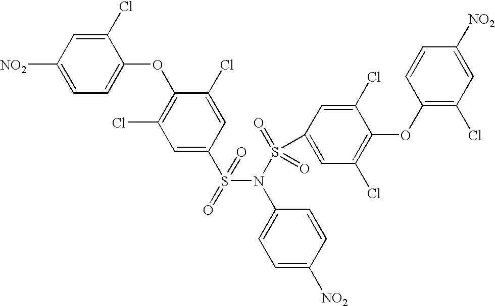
[NO2]C1=CC=C(OC2=C(Cl)C=C(S(N(S(=O)(C3=CC(Cl)=C(OC4=C(Cl)C=C([NO2])C=C4)C(Cl)=C3)=O)C3=CC=C([NO2])C=C3)(=O)=O)C=C2Cl)C(Cl)=C1
